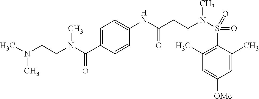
CN(C(C1=CC=C(NC(CCN(S(C2=C(C)C=C([OMe])C=C2C)(=O)=O)C)=O)C=C1)=O)CCN(C)C
